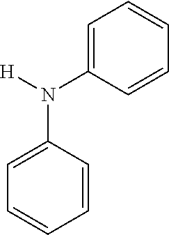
C1=C(N(C2=CC=CC=C2)[H])C=CC=C1
